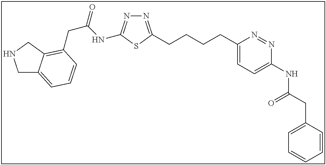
C1C2=CC=CC(CC(=O)NC3=NN=C(CCCCC4=CC=C(NC(CC5=CC=CC=C5)=O)N=N4)S3)=C2CN1
